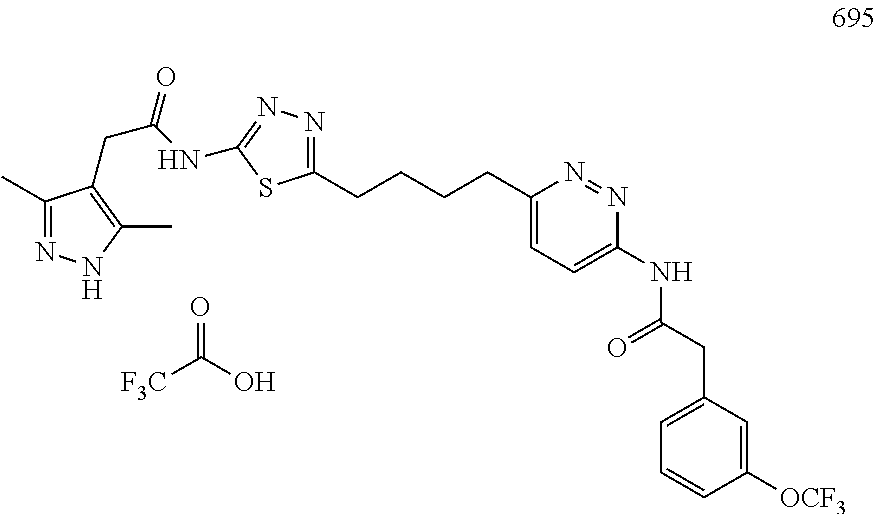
C(C(NC1=NN=C(CCCCC2=CC=C(NC(CC3=CC=CC([OCF3])=C3)=O)N=N2)S1)=O)C1=C(C)NN=C1C.[F3C]C(O)=O
